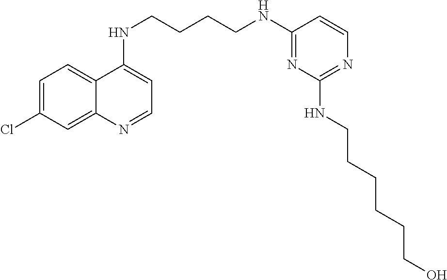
C12=CC=C(Cl)C=C1N=CC=C2NCCCCNC1=NC(NCCCCCCO)=NC=C1
